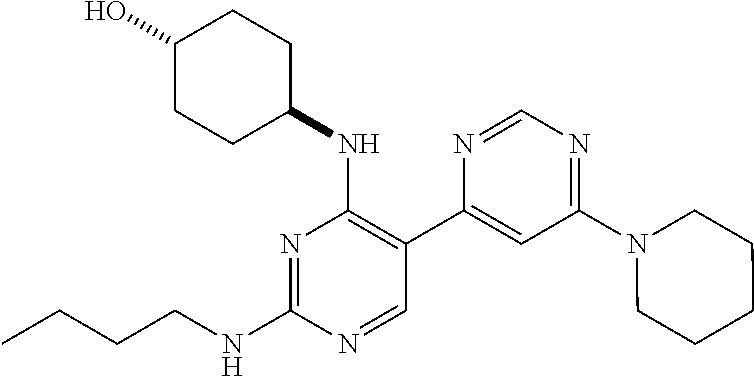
N1=C(NCCCC)N=CC(C2=CC(N3CCCCC3)=NC=N2)=C1NC1CCC(O)CC1
